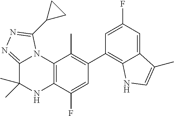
C1(C2=C3C(=CC(F)=C2)C(C)=CN3)=C(C)C2=C(C(F)=C1)NC(C)(C)C1=NN=C(C3CC3)N21
